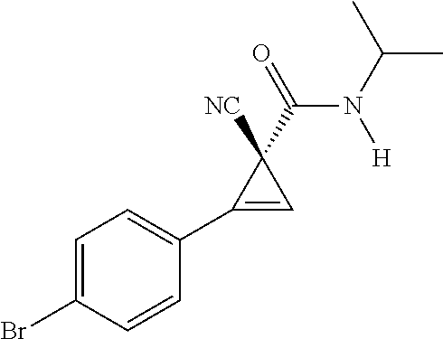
C1=C(Br)C=CC(C2=CC2(C(N(C(C)C)[H])=O)[NC])=C1
